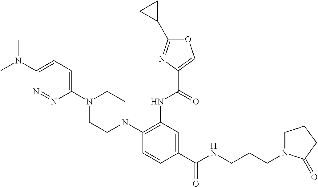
N1=NC(N2CCN(C3=C(NC(=O)C4=COC(C5CC5)=N4)C=C(C(NCCCN4CCCC4=O)=O)C=C3)CC2)=CC=C1N(C)C
